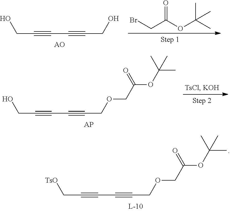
C(C#CC#CCOCC(=O)OC(C)(C)C)[TsO].C(C#CC#CCO)O.BrCC(OC(C)(C)C)=O.C(C#CC#CCOCC(=O)OC(C)(C)C)O
